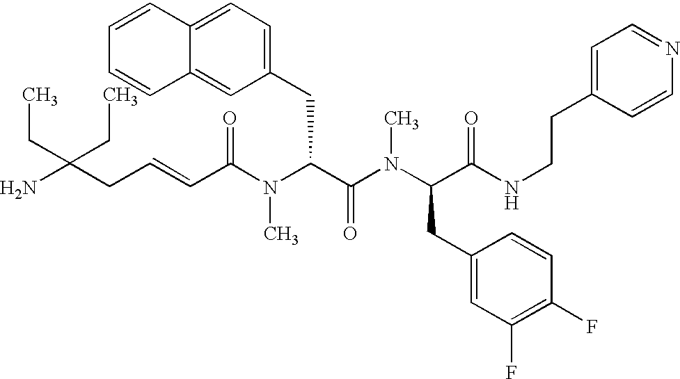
C(C(N(C(C(N(C(C(NCCC1=CC=NC=C1)=O)CC1=CC(F)=C(F)C=C1)C)=O)CC1=CC=C2C(=C1)C=CC=C2)C)=O)=CCC(N)(CC)CC
